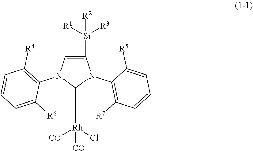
C1([Si]([R1])([R3])[R2])=CN(C2=C([R4])C=CC=C2[R6])C([Rh](Cl)([CO])[CO])N1C1=C([R7])C=CC=C1[R5]
